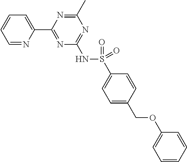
C1=NC(C2=NC(NS(=O)(C3=CC=C(COC4=CC=CC=C4)C=C3)=O)=NC(C)=N2)=CC=C1
